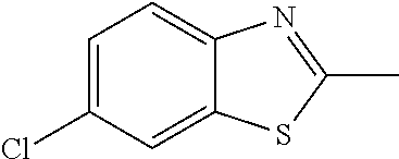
C1=C(Cl)C=C2C(=C1)N=C(C)S2
